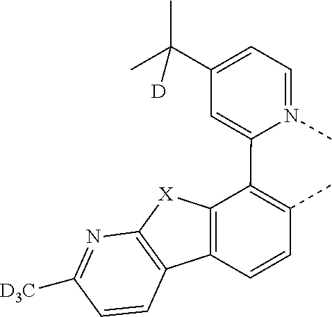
C1=N(C)C(C2=C(C)C=CC3=C2[X]C2=C3C=CC([D3C])=N2)=CC(C(C)([D])C)=C1
